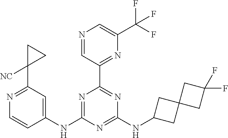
C1(NC2=NC(C3=NC(C(F)(F)F)=CN=C3)=NC(NC3CC4(C3)CC(F)(F)C4)=N2)=CC(C2([NC])CC2)=NC=C1
